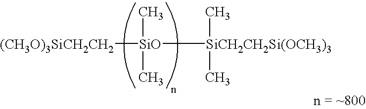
[SiO]([SiCH2CH2Si(OCH3)3](C)C)([(CH3O)3SiCH2CH2])(C)C
